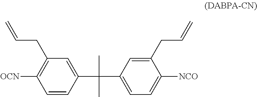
[OCN]C1=C(CC=C)C=C(C(C2=CC=C([NCO])C(CC=C)=C2)(C)C)C=C1
